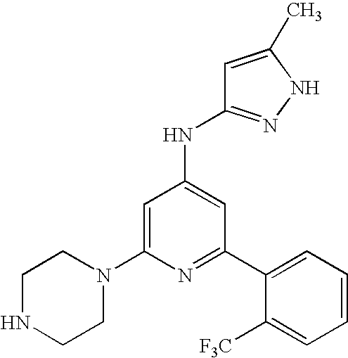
N1=C(C2=CC=CC=C2[F3C])C=C(NC2=NNC(C)=C2)C=C1N1CCNCC1
